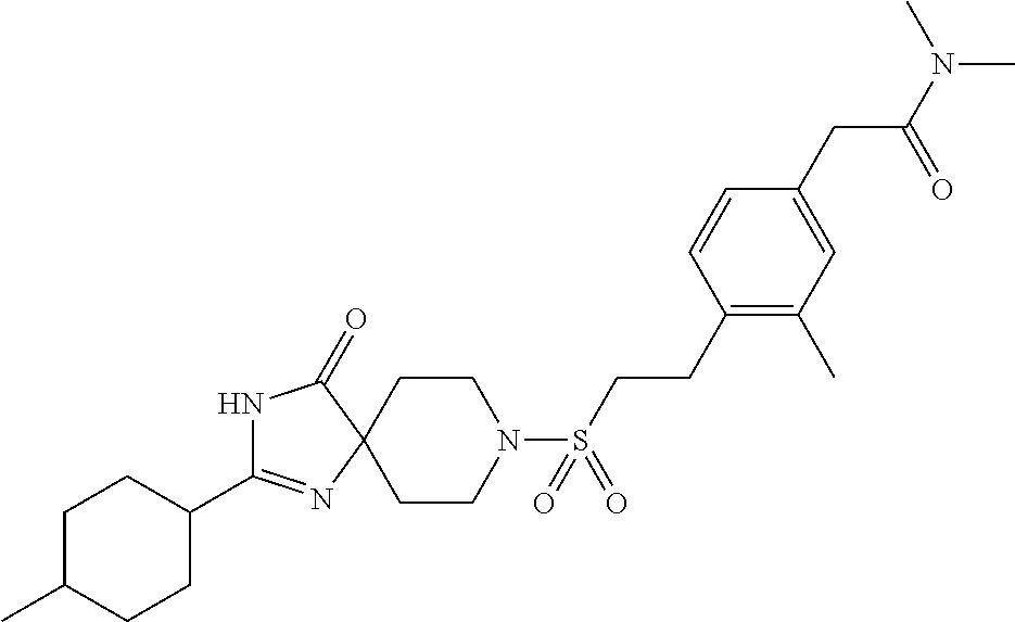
C1CN(S(=O)(=O)CCC2=C(C)C=C(CC(=O)N(C)C)C=C2)CCC12N=C(C1CCC(C)CC1)NC2=O
